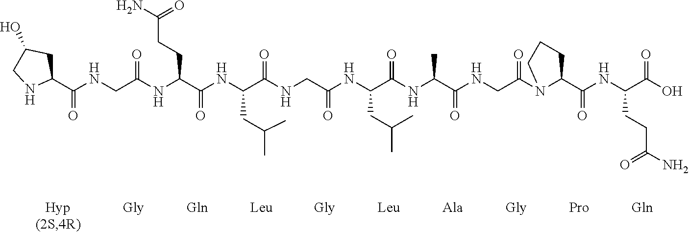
C1(C(NCC(NC(C(NC(C(NCC(NC(C(NC(C(NCC(N2C(C(NC(C(O)=O)CCC(N)=O)=O)CCC2)=O)=O)C)=O)CC(C)C)=O)=O)CC(C)C)=O)CCC(N)=O)=O)=O)CC(O)CN1
